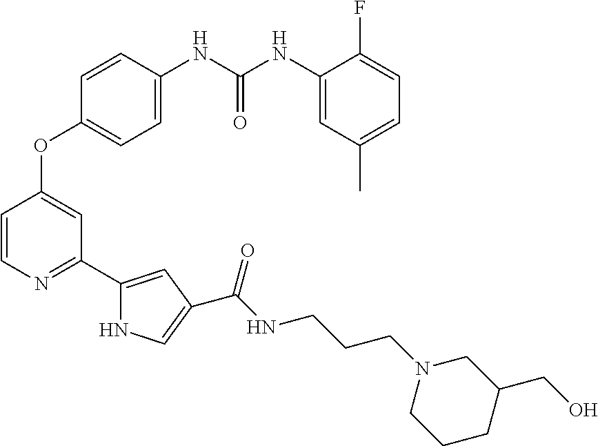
C1=C(NC(NC2=CC(C)=CC=C2F)=O)C=CC(OC2=CC(C3=CC(C(NCCCN4CC(CO)CCC4)=O)=CN3)=NC=C2)=C1
